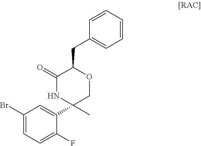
C1(Br)=CC=C(F)C(C2(C)COC(CC3=CC=CC=C3)C(=O)N2)=C1
